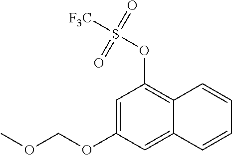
C1=C(OCOC)C=C2C(=C1OS([F3C])(=O)=O)C=CC=C2
